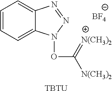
C1=CC=C2C(=C1)N=NN2OC([N(CH3)2])=[N(CH3)2].[BF4].[TBTU]
